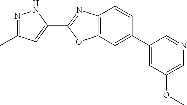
N1=C(C)C=C(C2=NC3=C(O2)C=C(C2=CC(OC)=CN=C2)C=C3)N1
